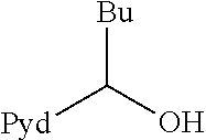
[Bu]C(O)[Pyd]
